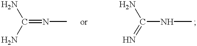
C(=NC)(N)N.C(NC)(=N)N
